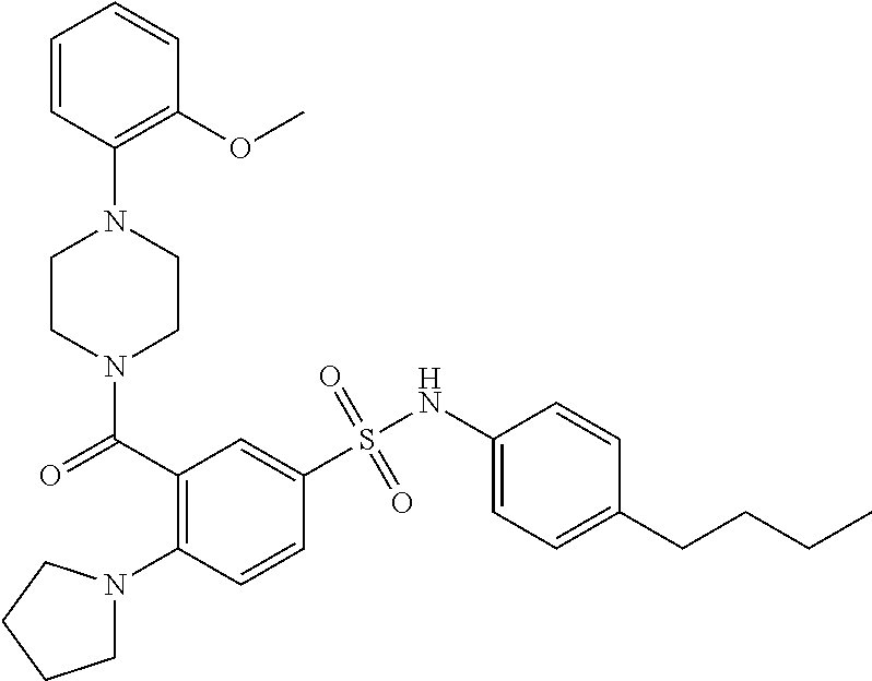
N1(C(=O)C2=C(N3CCCC3)C=CC(S(NC3=CC=C(CCCC)C=C3)(=O)=O)=C2)CCN(C2=C(OC)C=CC=C2)CC1
